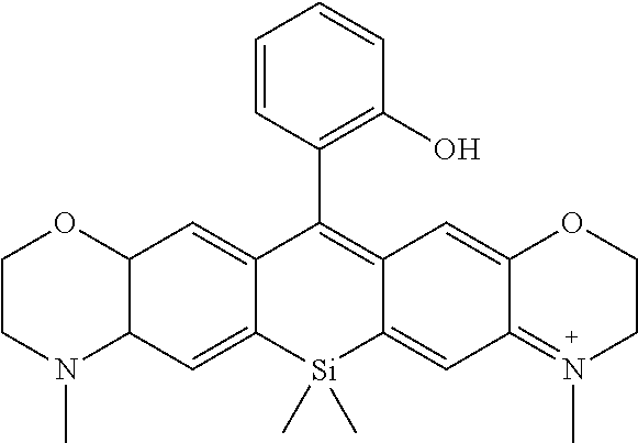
C1=CC(C2=C3C(=CC4=N(C)CCOC4=C3)[Si](C)(C)C3=CC4C(C=C23)OCCN4C)=C(O)C=C1
